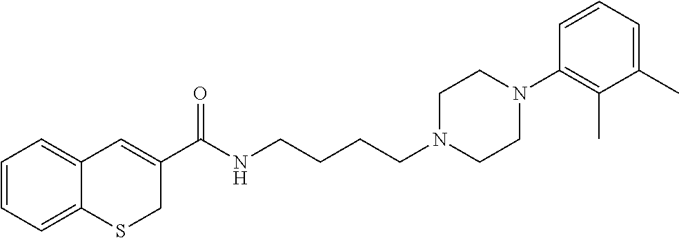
C1=CC=C2C(=C1)C=C(C(NCCCCN1CCN(C3=C(C)C(C)=CC=C3)CC1)=O)CS2
